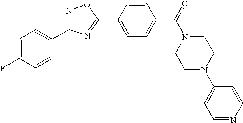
C1=C(F)C=CC(C2=NOC(C3=CC=C(C(=O)N4CCN(C5=CC=NC=C5)CC4)C=C3)=N2)=C1
